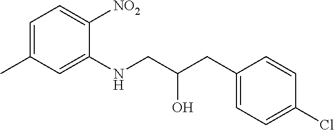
C1=C(C)C=C(NCC(CC2=CC=C(Cl)C=C2)O)C([NO2])=C1
